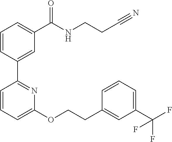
C1=CC(C2=NC(OCCC3=CC(C(F)(F)F)=CC=C3)=CC=C2)=CC(C(NCCC#N)=O)=C1
